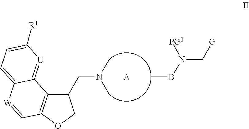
C1(CN(C)C)C2=C(OC1)C=[W]C1=CC=C([R1])[U]=C21.CBN(C[G])[PG1].[A]
